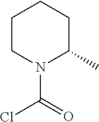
C1CN(C(=O)Cl)C(C)CC1
